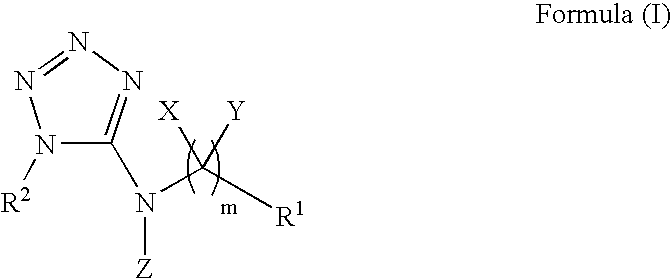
N1([R2])C(N([Z])C([R1])([X])[Y])=NN=N1
